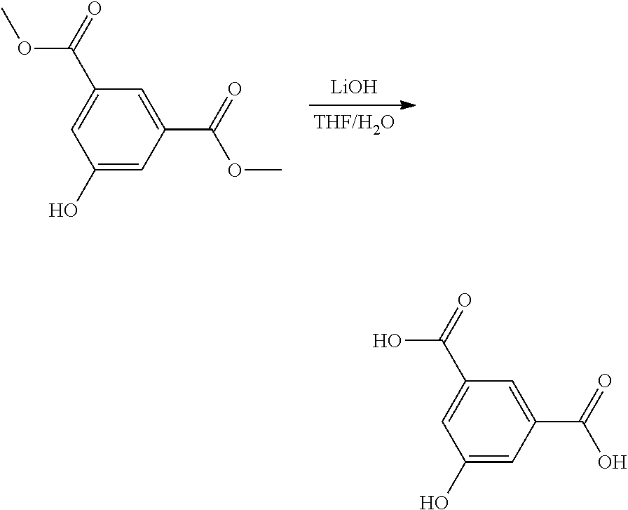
[LiOH].C1(O)=CC(C(=O)OC)=CC(C(OC)=O)=C1.C1(O)=CC(C(=O)O)=CC(C(O)=O)=C1
